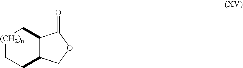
[(CH2)n]1CCC2C(C1)C(=O)OC2
